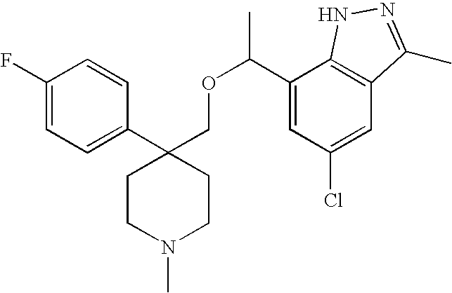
C1(C2(COC(C)C3=CC(Cl)=CC4=C3NN=C4C)CCN(C)CC2)=CC=C(F)C=C1
